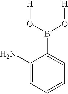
C1(N)=CC=CC=C1B(O[H])O[H]
